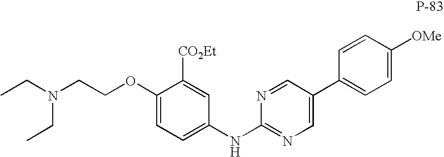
C1=C([CO2Et])C(OCCN(CC)CC)=CC=C1NC1=NC=C(C2=CC=C([OMe])C=C2)C=N1
